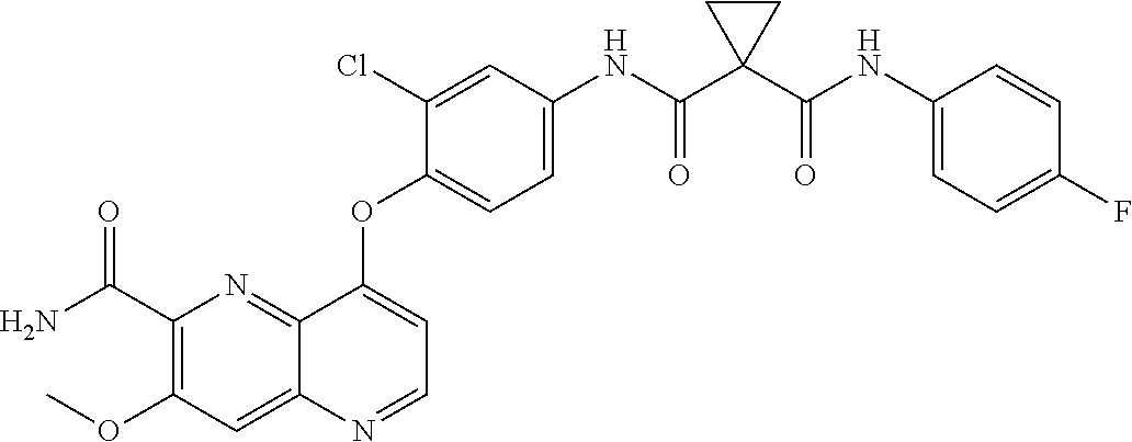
C12=NC(C(N)=O)=C(OC)C=C1N=CC=C2OC1=CC=C(NC(C2(C(NC3=CC=C(F)C=C3)=O)CC2)=O)C=C1Cl
